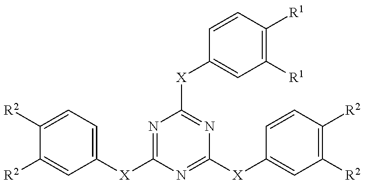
C1([R2])=CC=C([X]C2=NC([X]C3=CC([R1])=C([R1])C=C3)=NC([X]C3=CC([R2])=C([R2])C=C3)=N2)C=C1[R2]
